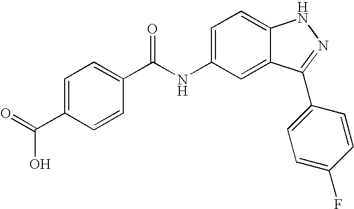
C1(C(=O)O)=CC=C(C(NC2=CC=C3C(=C2)C(C2=CC=C(F)C=C2)=NN3)=O)C=C1
